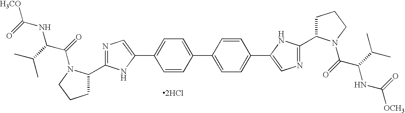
C1(C2=CN=C(C3CCCN3C(C(NC([H3CO])=O)C(C)C)=O)N2)=CC=C(C2=CC=C(C3=CN=C(C4CCCN4C(C(NC([OCH3])=O)C(C)C)=O)N3)C=C2)C=C1.[2HCl]
